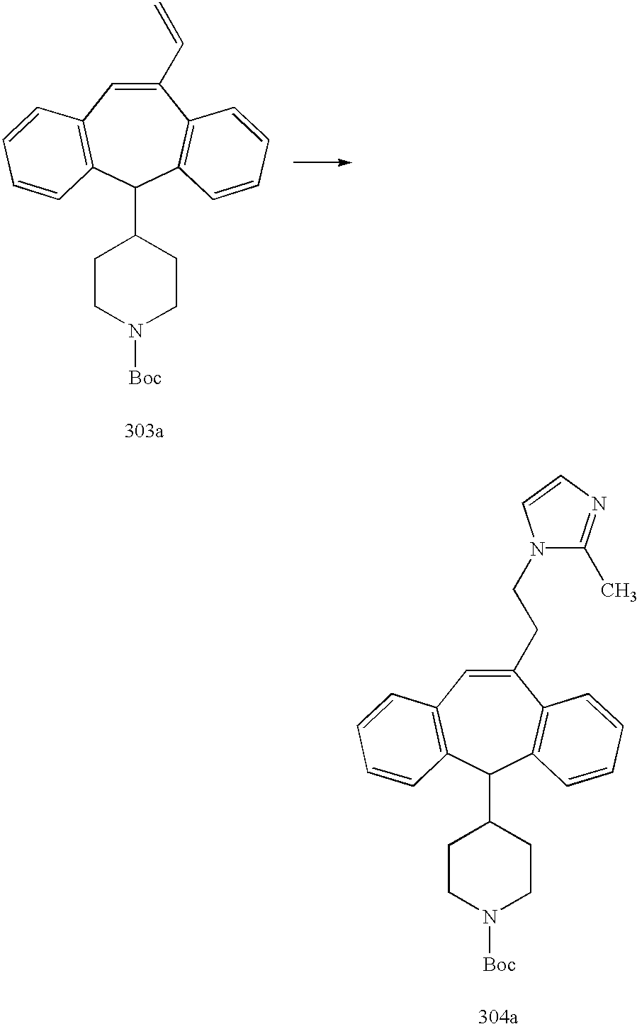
C1(CCN2C(C)=NC=C2)=CC2=C(C(C3CCN([Boc])CC3)C3=C1C=CC=C3)C=CC=C2.C1(C=C)=CC2=C(C(C3CCN([Boc])CC3)C3=C1C=CC=C3)C=CC=C2
